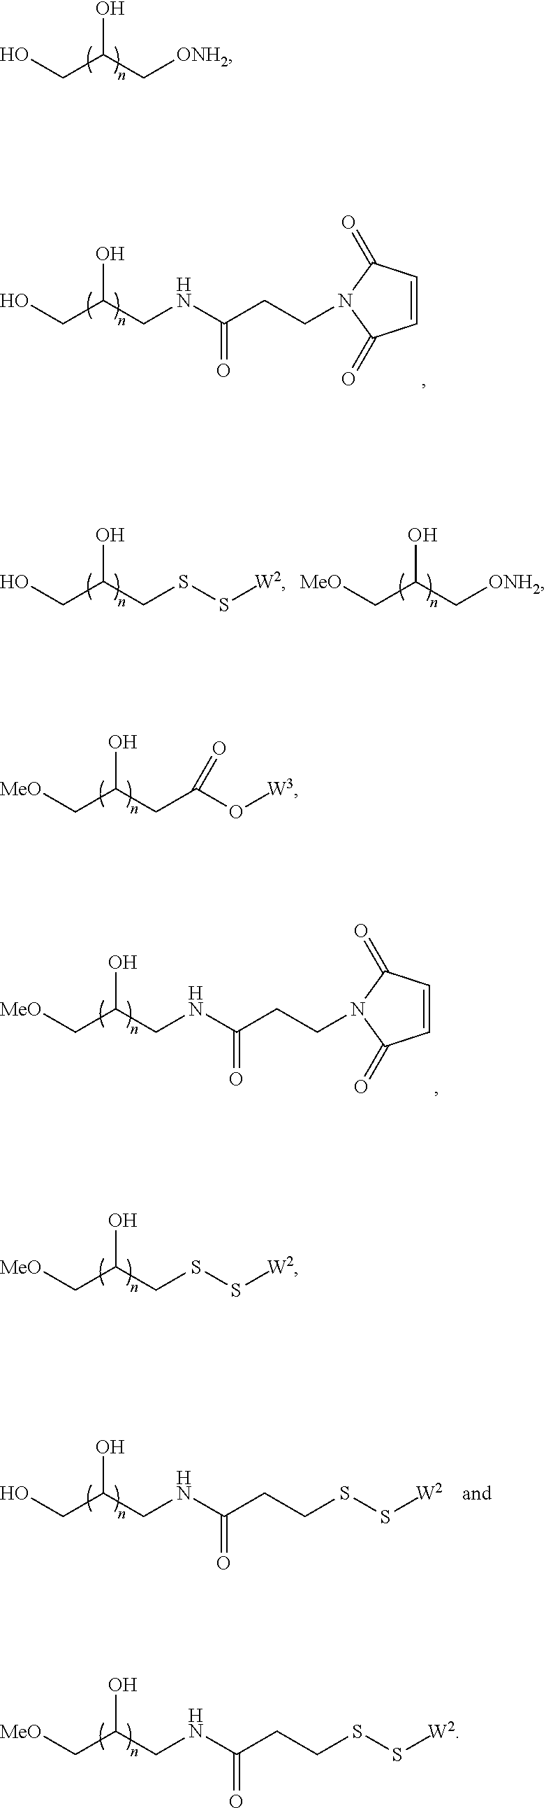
OC(C[ONH2])CO.OC(CNC(CCN1C(=O)C=CC1=O)=O)CO.OC(CSS[W2])CO.OC(C[ONH2])C[MeO].OC(CC(O[W3])=O)C[MeO].OC(CNC(CCN1C(=O)C=CC1=O)=O)C[MeO].OC(CSS[W2])C[MeO].OC(CNC(CCSS[W2])=O)CO.OC(CNC(CCSS[W2])=O)C[MeO]
